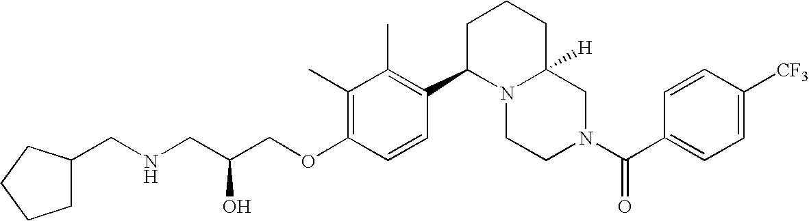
C(COC1=C(C)C(C)=C(C2N3C([H])(CN(C(C4=CC=C([CF3])C=C4)=O)CC3)CCC2)C=C1)(CNCC1CCCC1)O
